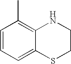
C1=CC=C2C(=C1C)NCCS2
